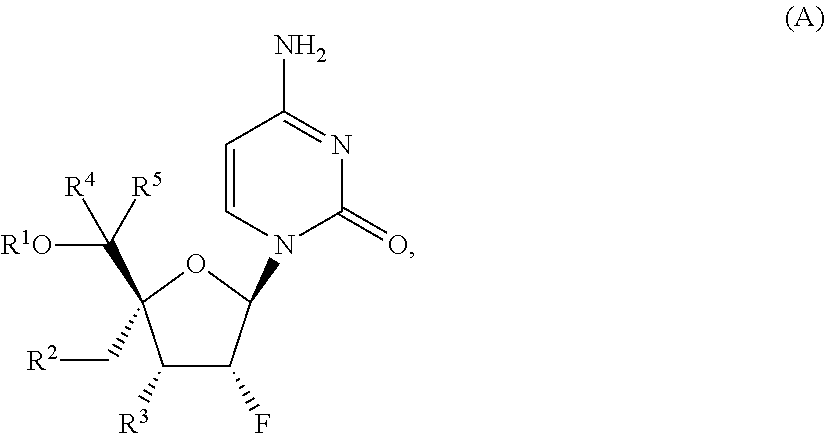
C1=CN(C2C(F)C([R3])C(C[R2])(C([R1O])([R5])[R4])O2)C(=O)N=C1N
